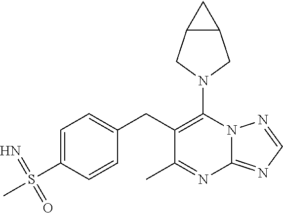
N1(C2=C(CC3=CC=C(S(C)(=N)=O)C=C3)C(C)=NC3=NC=NN23)CC2C(C1)C2
